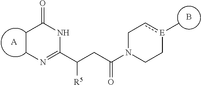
C1CN=C(C(CC(N2CC[E](C)cC2)=O)[R5])NC1=O.[A].B
